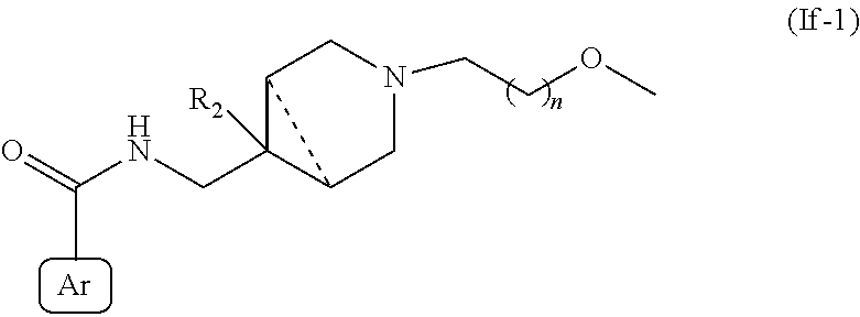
O=C(NCC1([R2])C2CN(CCOC)CC12)C.[Ar]
